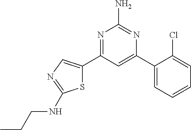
C1(C2=CC(C3=CN=C(NCCC)S3)=NC(N)=N2)=CC=CC=C1Cl
